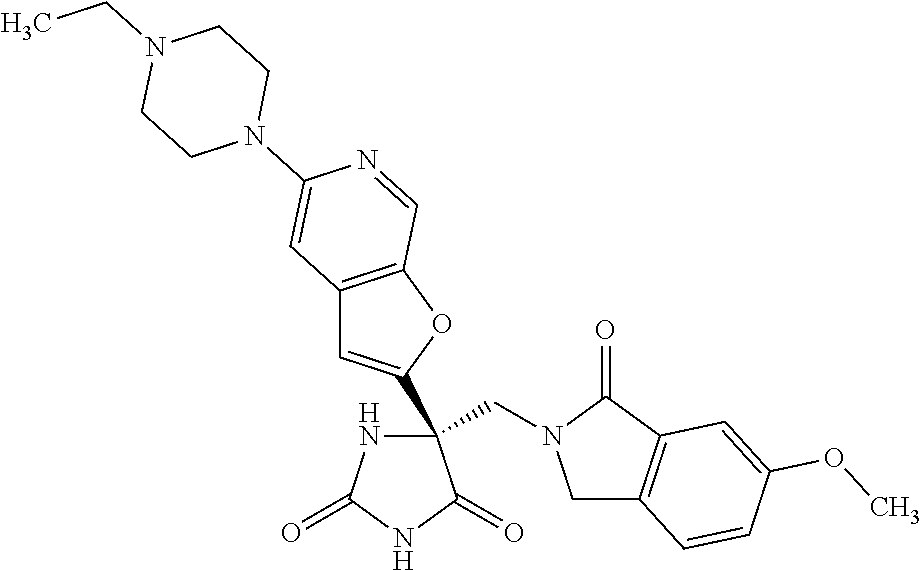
C(N1CC2=C(C1=O)C=C(OC)C=C2)C1(C2=CC3=C(O2)C=NC(N2CCN(CC)CC2)=C3)NC(=O)NC1=O
